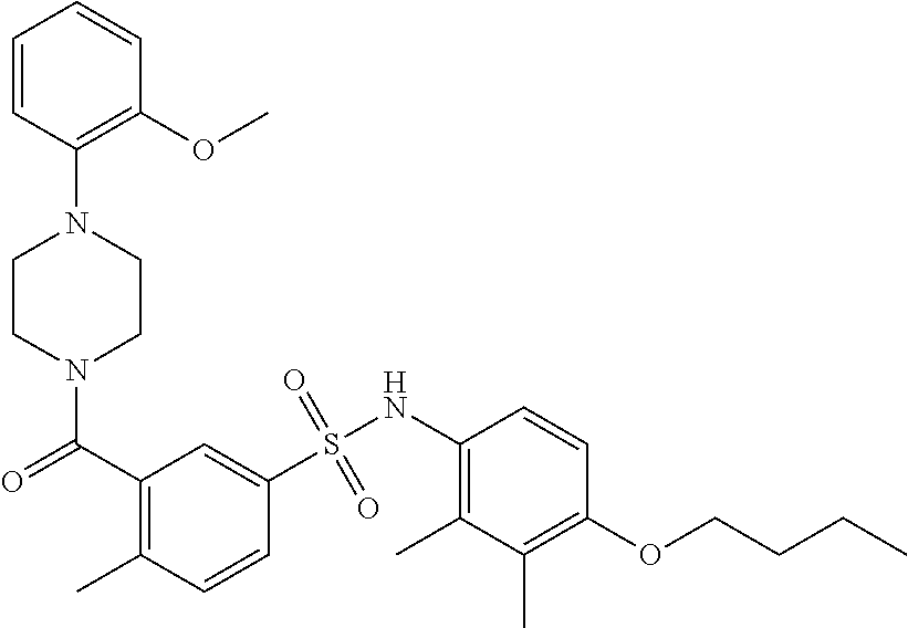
N1(C(C2=C(C)C=CC(S(NC3=C(C)C(C)=C(OCCCC)C=C3)(=O)=O)=C2)=O)CCN(C2=C(OC)C=CC=C2)CC1
